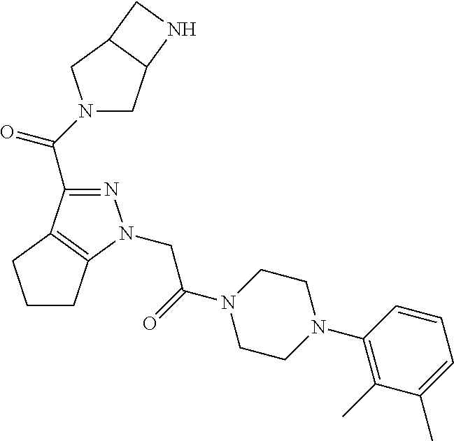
N1=C(C(N2CC3C(C2)CN3)=O)C2=C(N1CC(=O)N1CCN(C3=C(C)C(C)=CC=C3)CC1)CCC2
